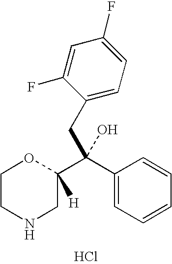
C1CNCC(C(C2=CC=CC=C2)(CC2=CC=C(F)C=C2F)O)([H])O1.Cl
